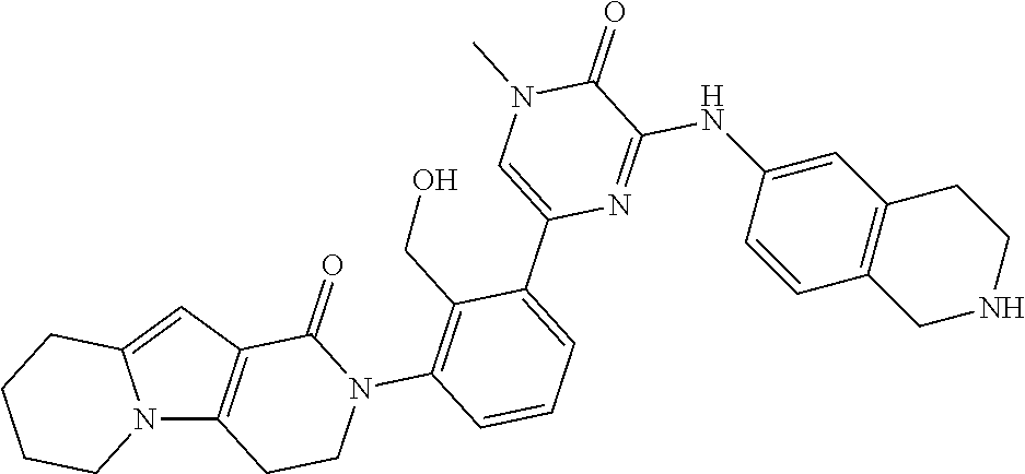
N12C3=C(C=C1CCCC2)C(=O)N(C1=C(CO)C(C2=CN(C)C(=O)C(NC4=CC5=C(C=C4)CNCC5)=N2)=CC=C1)CC3
